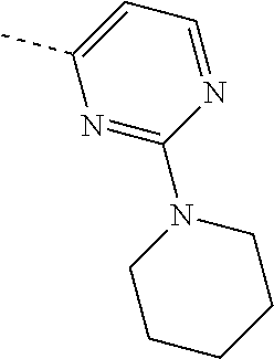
N1=C(N2CCCCC2)N=CC=C1C
